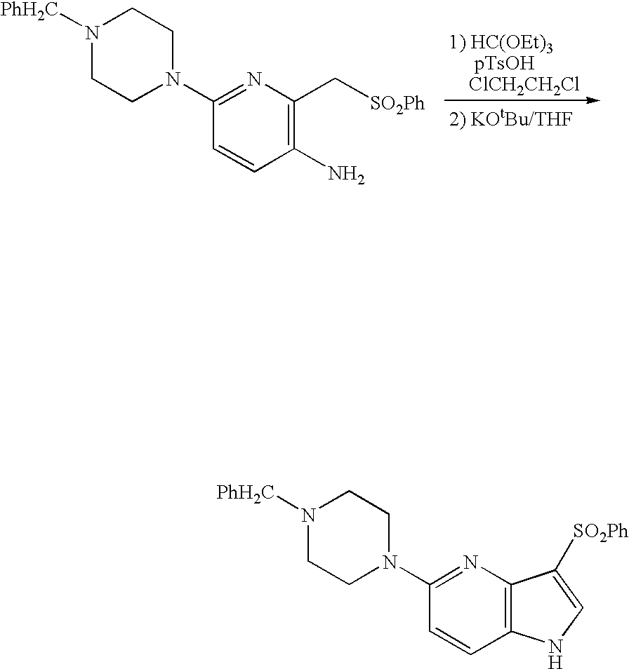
[1) HC(OEt)3     pTsOH    ClCH2CH2Cl].[2) KOtBu/THF].C1(N2CCN([PhH2C])CC2)=NC(C[SO2Ph])=C(N)C=C1.C1(N2CCN([PhH2C])CC2)=NC2=C(C=C1)NC=C2[SO2Ph]
